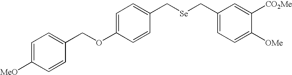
C1=C(OCC2=CC=C([MeO])C=C2)C=CC(C[Se]CC2=CC=C([OMe])C([CO2Me])=C2)=C1
